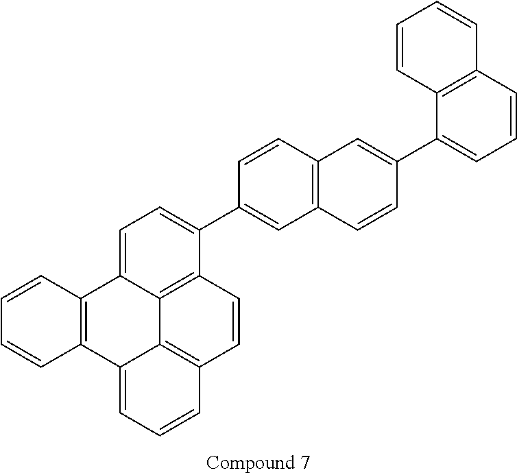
C1=CC2=C(C=C1)C1=CC=CC3=C1C1=C(C(C4=CC5=C(C=C4)C=C(C4=CC=CC6=C4C=CC=C6)C=C5)=CC=C21)C=C3
